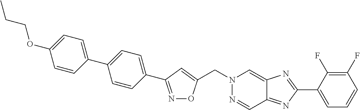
C(N1N=CC2=NC(C3=CC=CC(F)=C3F)=NC2=C1)C1=CC(C2=CC=C(C3=CC=C(OCCC)C=C3)C=C2)=NO1
